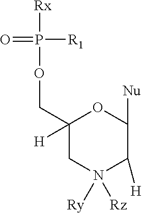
C1(COP(=O)([Rx])[R1])([H])CN([Rz])([Ry])C([H])C([Nu])O1
